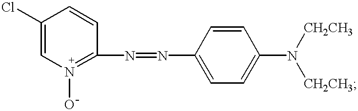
C1(Cl)=CN(O)=C(N=NC2=CC=C(N([CH2CH3])[CH2CH3])C=C2)C=C1
